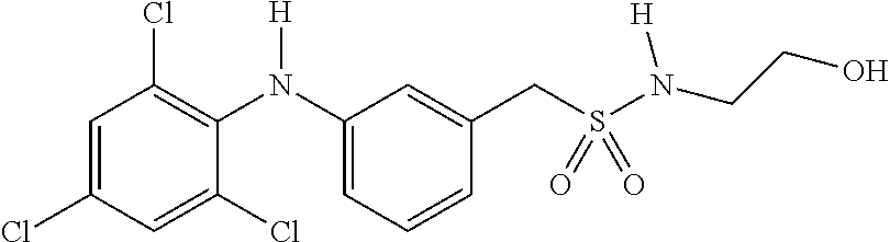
C1(Cl)=CC(Cl)=CC(Cl)=C1N(C1=CC=CC(CS(N(CCO)[H])(=O)=O)=C1)[H]
